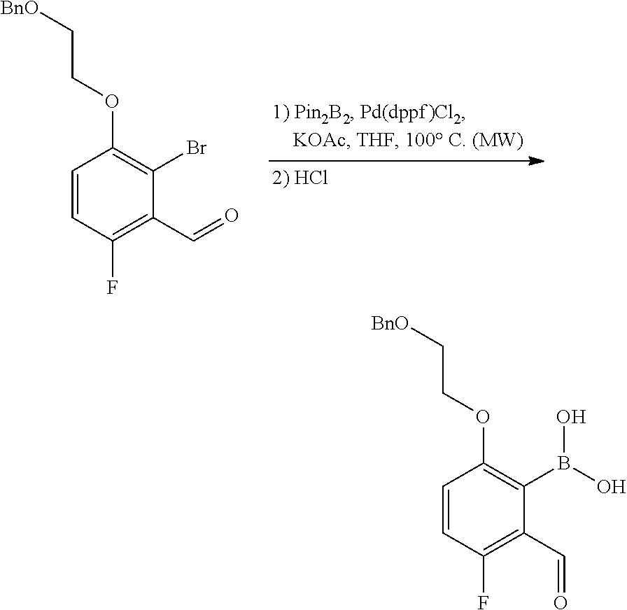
C1=CC(F)=C(C=O)C(B(O)O)=C1OCC[BnO].C1=CC(F)=C(C=O)C(Br)=C1OCC[BnO]
